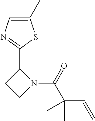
N1(C(C(C=C)(C)C)=O)C(C2=NC=C(C)S2)CC1
